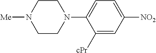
C1([cPr])=CC([NO2])=CC=C1N1CCN([Me])CC1
